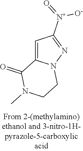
C1=C2N(N=C1[N+](=O)[O-])CCN(C)C2=O
